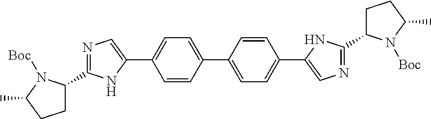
C1=CC(C2=CC=C(C3=CN=C(C4CCC(C)N4[Boc])N3)C=C2)=CC=C1C1=CN=C(C2CCC(C)N2[Boc])N1
